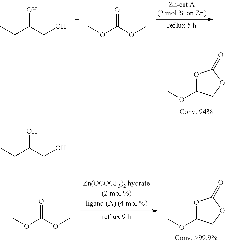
O1C(OC)COC1=O.CCC(CO)O.CCC(CO)O.COC(OC)=O.O1C(OC)COC1=O.COC(OC)=O
